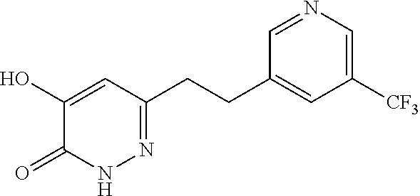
C1=C(CCC2=NNC(=O)C(O)=C2)C=NC=C1[CF3]
